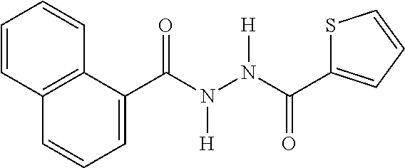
C1(C(N(N(C(=O)C2=CC=CS2)[H])[H])=O)=CC=CC2=C1C=CC=C2
